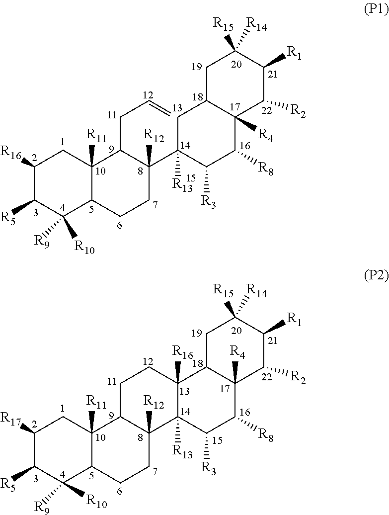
C1([R16])C([R5])C([R9])([R10])C2C([R11])(C1)C(CC=C)C(C1([R13])CC3C([R4])(C([R8])C1[R3])C([R2])C([R1])C([R15])([R14])C3)([R12])CC2.C1([R17])C([R5])C([R9])([R10])C2C([R11])(C1)C1C([R12])(CC2)C2([R13])C([R16])(CC1)C1C([R4])(C([R8])C2[R3])C([R2])C([R1])C([R15])([R14])C1
